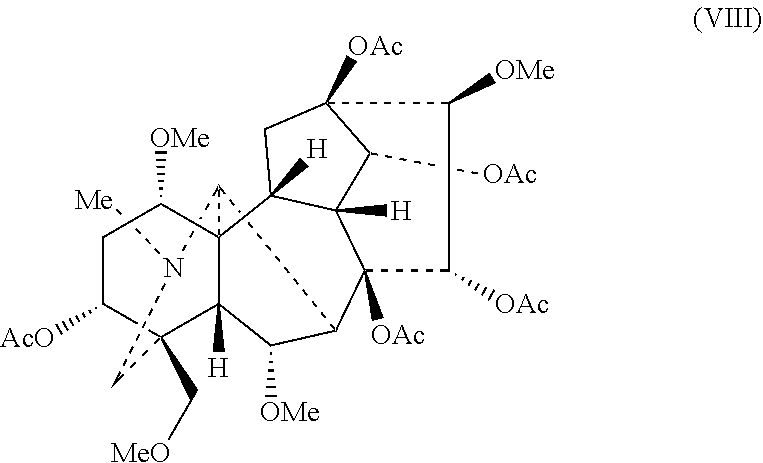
C12C3C([OMe])C4([H])C(C[MeO])(C([AcO])CC([OMe])C14C1([H])C4([H])C([OAc])C([OAc])(C1)C([OMe])C([OAc])C34[OAc])CN2[Me]
